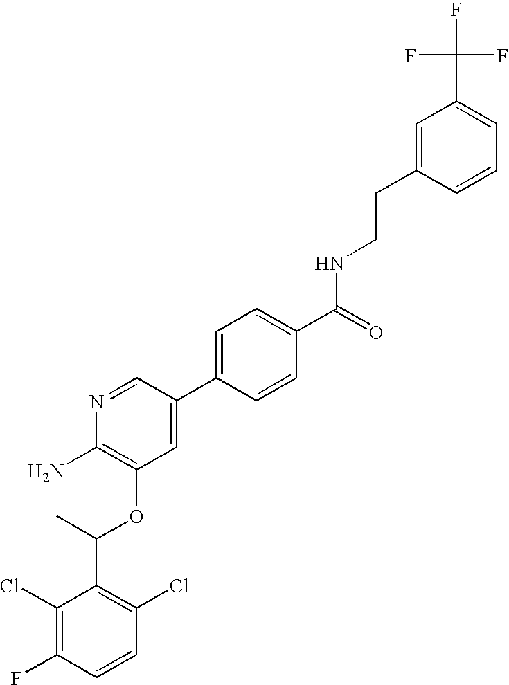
C1(Cl)=C(F)C=CC(Cl)=C1C(C)OC1=C(N)N=CC(C2=CC=C(C(=O)NCCC3=CC(C(F)(F)F)=CC=C3)C=C2)=C1
